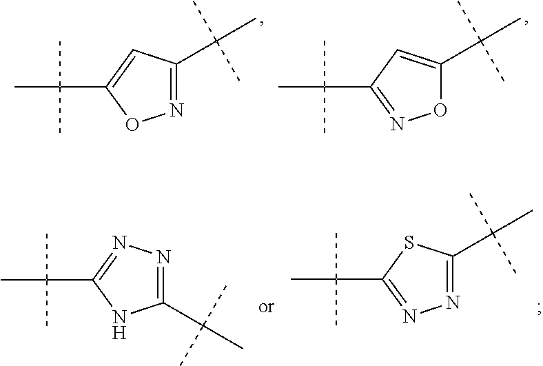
N1=C(C(C)(C)C)C=C(C(C)(C)C)O1.O1C(C(C)(C)C)=CC(C(C)(C)C)=N1.C1(C(C)(C)C)=NN=C(C(C)(C)C)N1.N1=C(C(C)(C)C)SC(C(C)(C)C)=N1
